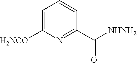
C1=C([H2NCO])N=C(C([NHNH2])=O)C=C1
